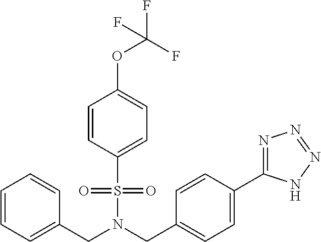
C(N(S(C1=CC=C(OC(F)(F)F)C=C1)(=O)=O)CC1=CC=C(C2=NN=NN2)C=C1)C1=CC=CC=C1
